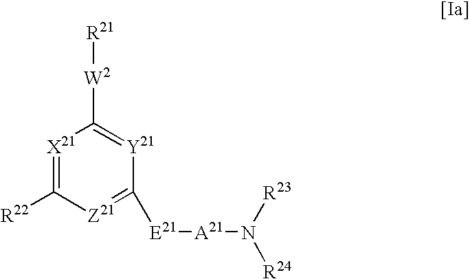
[X21]1=C([R22])[Z21]=C([E21][A21]N([R23])[R24])[Y21]=C1[W2][R21]
